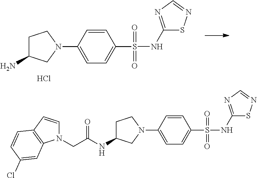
C1=CC(N2CCC(N)C2)=CC=C1S(NC1=NC=NS1)(=O)=O.Cl.C1=CC(N2CCC(NC(=O)CN3C=CC4=C3C=C(Cl)C=C4)C2)=CC=C1S(NC1=NC=NS1)(=O)=O
